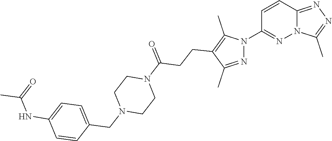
C12=NN=C(C)N1N=C(N1N=C(C)C(CCC(N3CCN(CC4=CC=C(NC(=O)C)C=C4)CC3)=O)=C1C)C=C2
